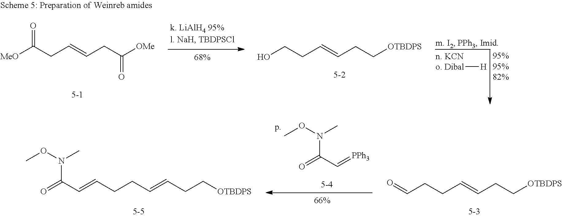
[MeO]C(CC=CCC([OMe])=O)=O.OCCC=CCC[OTBDPS].[Dibal][H].C(CCC=CCC[OTBDPS])=O.C(CCC=CCC[OTBDPS])=CC(=O)N(C)OC.CON(C)C(=O)C=[PPh3]
